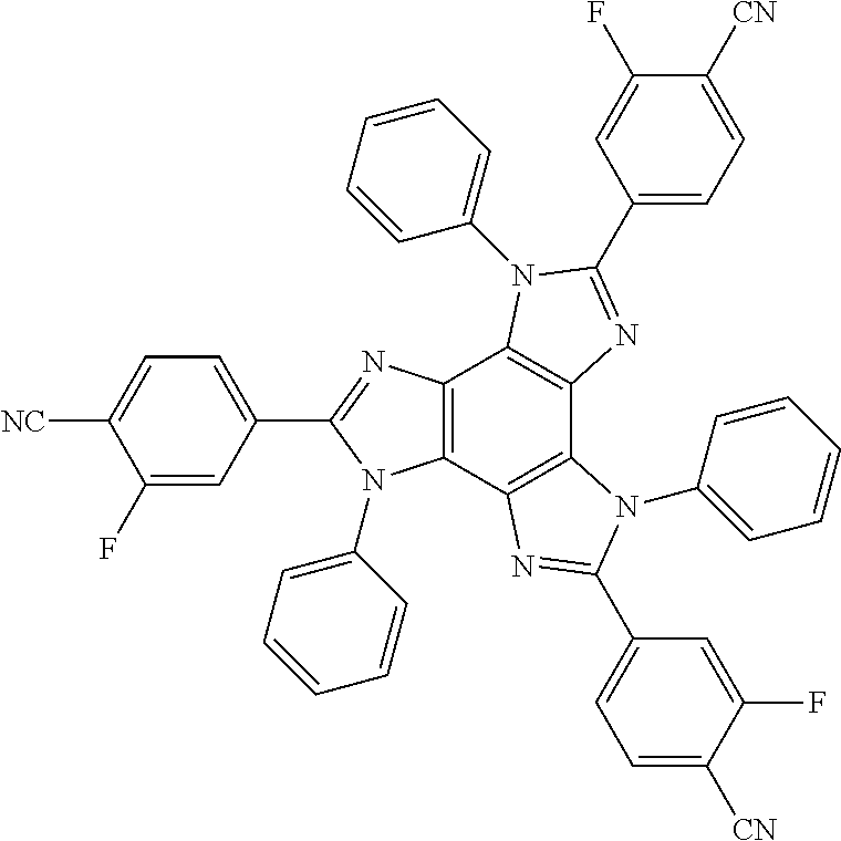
C12=C(C3=C(C4=C1N(C1=CC=CC=C1)C(C1=CC=C([CN])C(F)=C1)=N4)N(C1=CC=CC=C1)C(C1=CC=C([CN])C(F)=C1)=N3)N(C1=CC=CC=C1)C(C1=CC=C([NC])C(F)=C1)=N2
